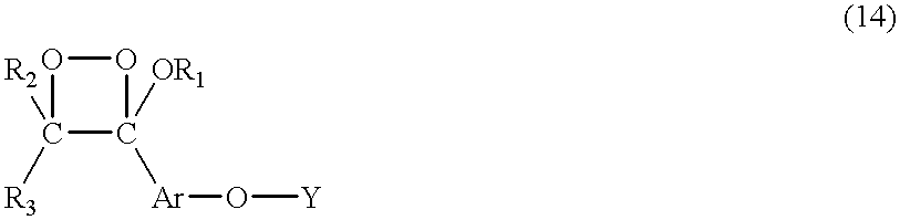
C1([R3])([R2])C([OR1])([Ar]O[Y])OO1
